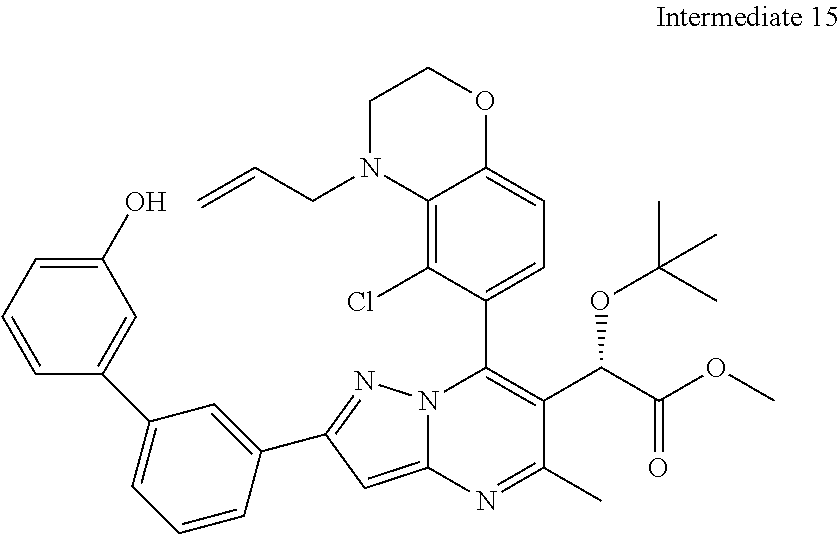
C1=C2N(N=C1C1=CC(C3=CC(O)=CC=C3)=CC=C1)C(C1=CC=C3C(=C1Cl)N(CC=C)CCO3)=C(C(C(OC)=O)OC(C)(C)C)C(C)=N2
